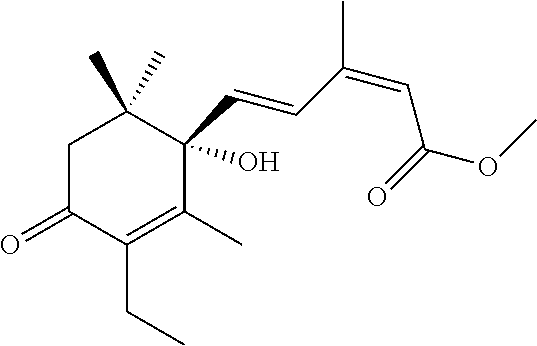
C1C(=O)C(CC)=C(C)C(C=CC(=CC(=O)OC)C)(O)C1(C)C
